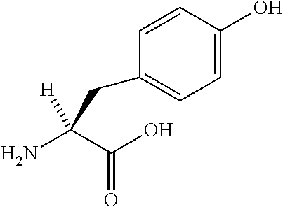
NC(C(O)=O)([H])CC1=CC=C(O)C=C1
